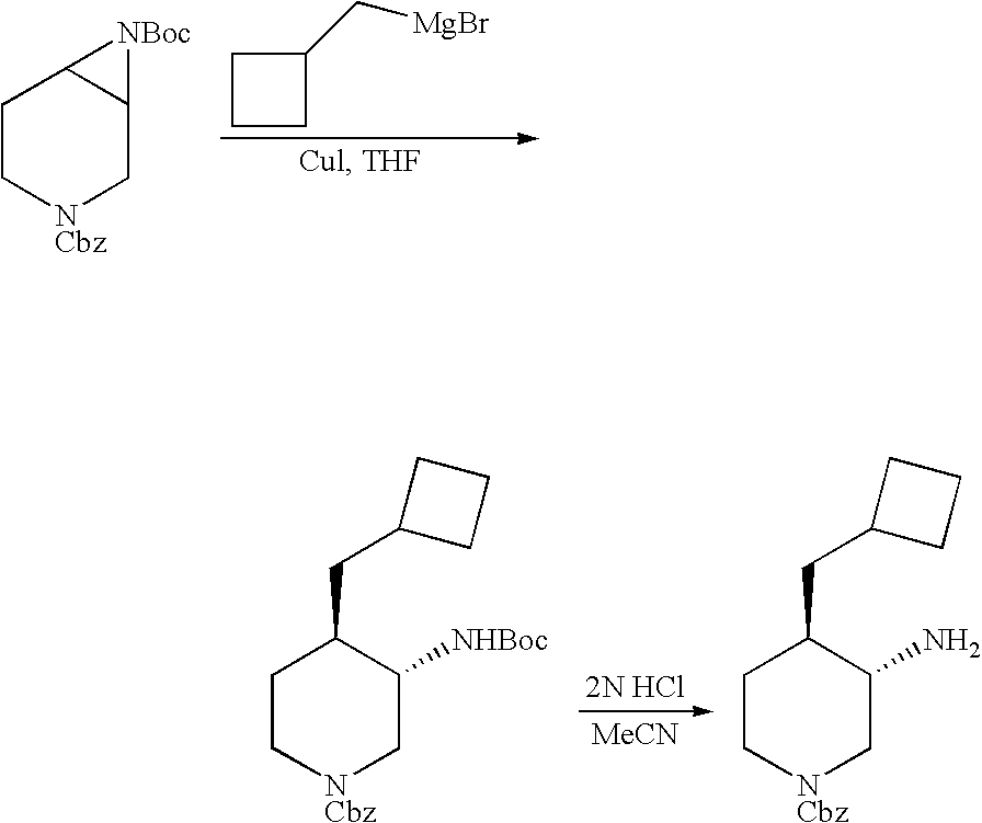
C1CCC1C[MgBr].C1C[NCbz]CC2C1[NBoc]2.[MeCN].C1C[NCbz]CC(N)C1CC1CCC1.C1C[NCbz]CC([NHBoc])C1CC1CCC1
